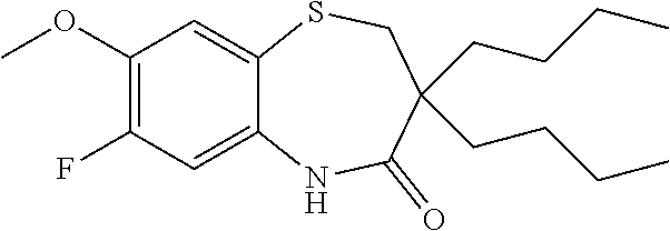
O(C1=C(F)C=C2C(=C1)SCC(CCCC)(CCCC)C(=O)N2)C
